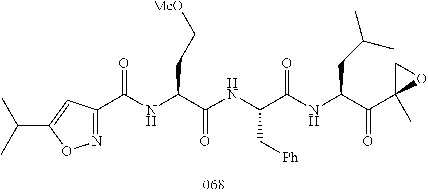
C(C(NC(C(NC(C1=NOC(C(C)C)=C1)=O)CC[MeO])=O)C[Ph])(NC(C(C1(C)OC1)=O)CC(C)C)=O
